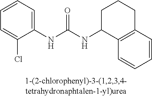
C1(NC(NC2C3=C(CCC2)C=CC=C3)=O)=CC=CC=C1Cl
